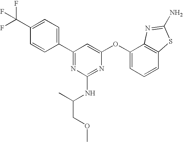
C1(C(F)(F)F)=CC=C(C2=NC(NC(C)COC)=NC(OC3=CC=CC4=C3N=C(N)S4)=C2)C=C1
